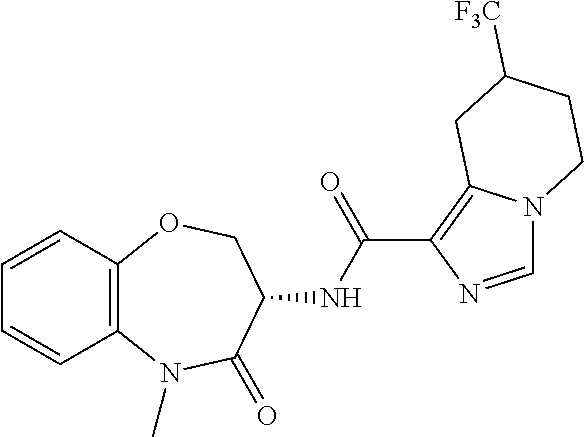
C12=C(C=CC=C1)OCC(NC(C1=C3N(C=N1)CCC([F3C])C3)=O)C(=O)N2C
